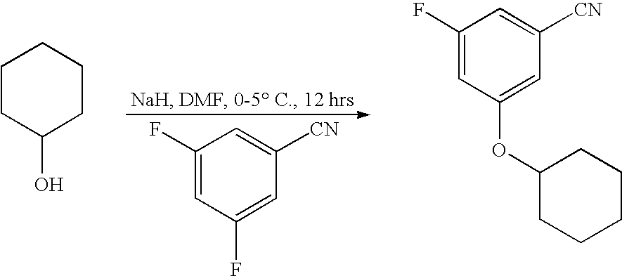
C1(F)=CC(F)=CC([CN])=C1.C1CC(O)CCC1.C1(F)=CC(OC2CCCCC2)=CC([CN])=C1
